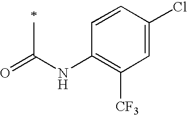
O=C(NC1=C([CF3])C=C(Cl)C=C1)C
